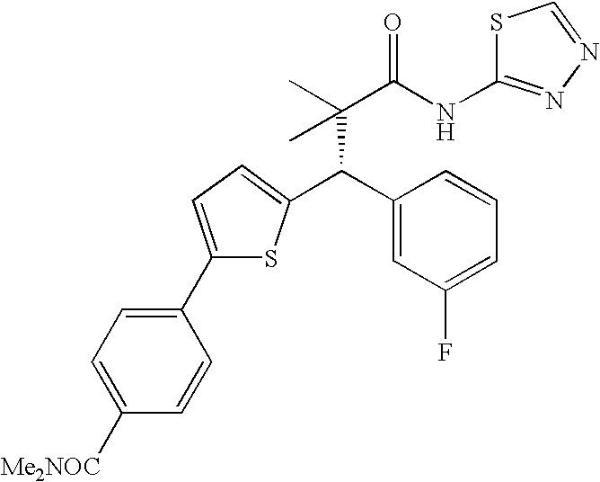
C(C(C)(C(NC1=NN=CS1)=O)C)(C1=CC(F)=CC=C1)C1=CC=C(C2=CC=C([Me2NOC])C=C2)S1
